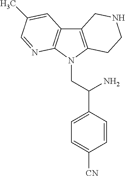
C12=C(N(CC(C3=CC=C([CN])C=C3)N)C3=C1C=C(C)C=N3)CCNC2
